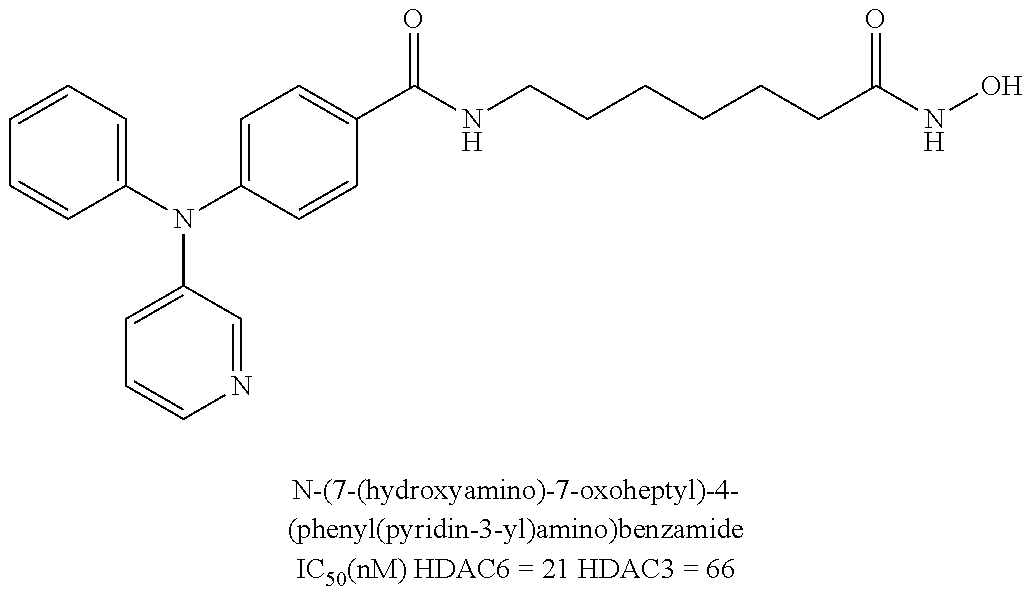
C1=CC=C(N(C2=CC=C(C(NCCCCCCC(NO)=O)=O)C=C2)C2=CC=CN=C2)C=C1
